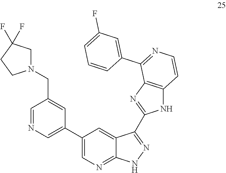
C(C1=CC(C2=CN=C3C(=C2)C(C2=NC4=C(N2)C=CN=C4C2=CC(F)=CC=C2)=NN3)=CN=C1)N1CC(F)(F)CC1
